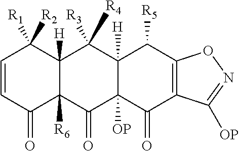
C12([H])C([R6])(C(=O)C3([OP])C([H])(C1([R3])[R4])C([R5])C1=C(C3=O)C([OP])=NO1)C(=O)C=CC2([R1])[R2]
